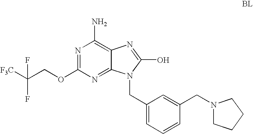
N1=C(OCC([F3C])(F)F)N=C2C(=C1N)N=C(O)N2CC1=CC=CC(CN2CCCC2)=C1
